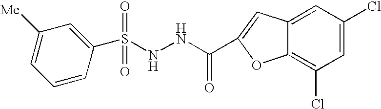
N(NC(=O)C1=CC2=CC(Cl)=CC(Cl)=C2O1)S(C1=CC([Me])=CC=C1)(=O)=O
